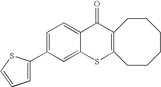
C1=C(C2=CC=CS2)C=C2C(=C1)C(=O)C1=C(S2)CCCCCC1
